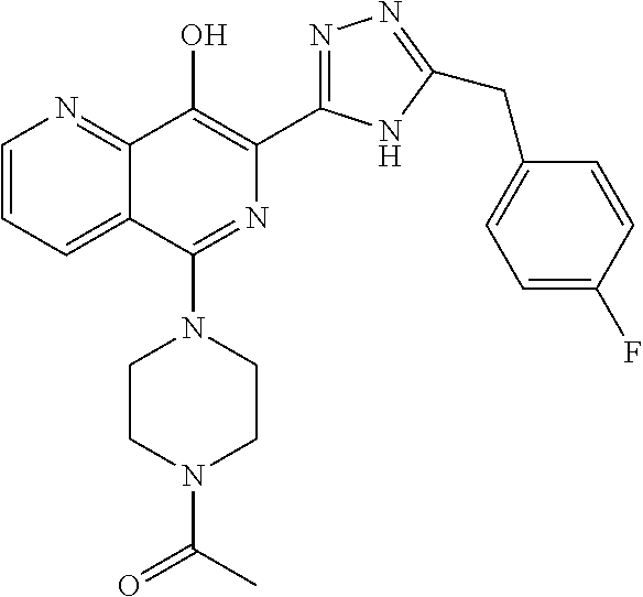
C1=CC=C2C(=N1)C(O)=C(C1=NN=C(CC3=CC=C(F)C=C3)N1)N=C2N1CCN(C(=O)C)CC1
